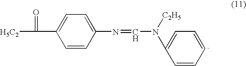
[H5C2]C(C1=CC=C(N=CN(C2=CC=CC=C2)[C2H5])C=C1)=O
